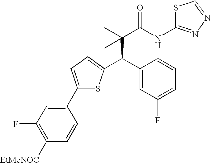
C(C(C)(C(NC1=NN=CS1)=O)C)(C1=CC(F)=CC=C1)C1=CC=C(C2=CC(F)=C([EtMeNOC])C=C2)S1
